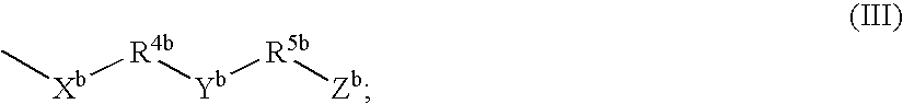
C[Xb][R4b][Yb][R5b][Zb]
